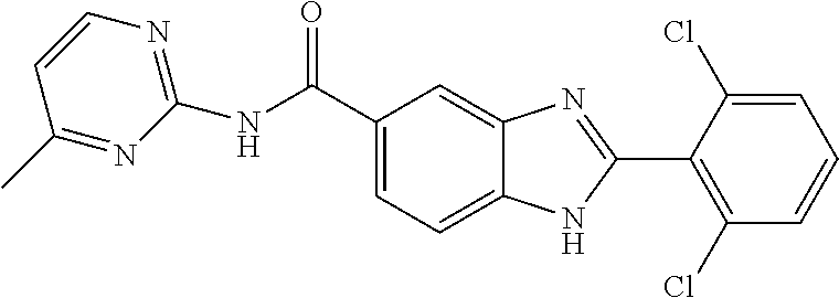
C1=C(C(NC2=NC=CC(C)=N2)=O)C=C2C(=C1)NC(C1=C(Cl)C=CC=C1Cl)=N2
